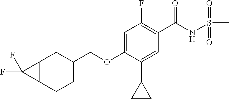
C12C(CCC(COC3=CC(F)=C(C(NS(C)(=O)=O)=O)C=C3C3CC3)C1)C2(F)F
